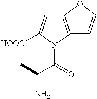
C12=C(N(C(=O)C(C)N)C([HOOC])=C1)C=CO2
